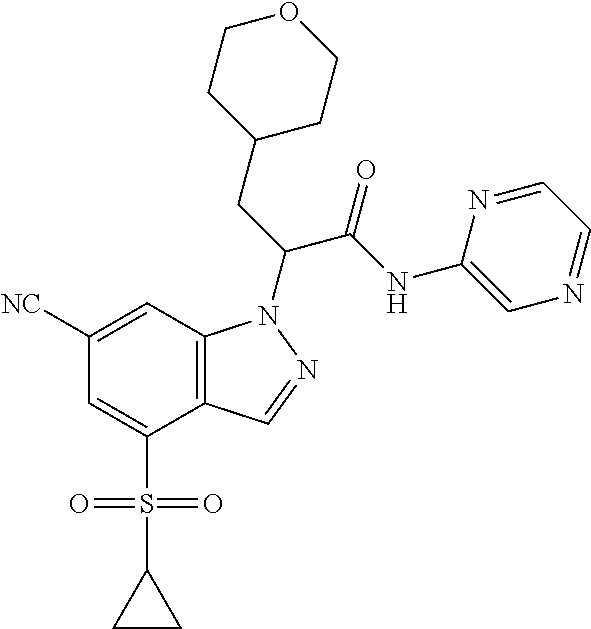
C12=C(C=C([NC])C=C1S(C1CC1)(=O)=O)N(C(CC1CCOCC1)C(NC1=CN=CC=N1)=O)N=C2
